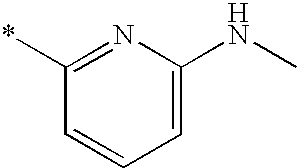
C1(*)=NC(NC)=CC=C1
